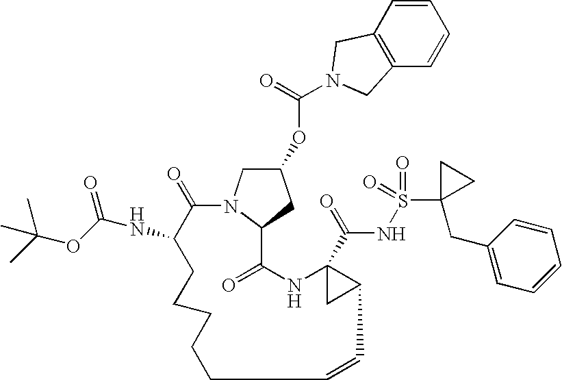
C1=CC2=C(C=C1)CN(C(=O)OC1CN3C(C1)C(=O)NC1(C(=O)NS(=O)(=O)C4(CC5=CC=CC=C5)CC4)CC1C=CCCCCCC(NC(=O)OC(C)(C)C)C3=O)C2
